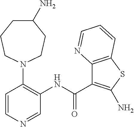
C1=NC=CC(N2CCC(N)CCC2)=C1NC(C1=C(N)SC2=C1N=CC=C2)=O
